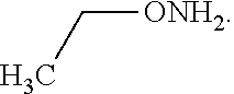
C([ONH2])C
